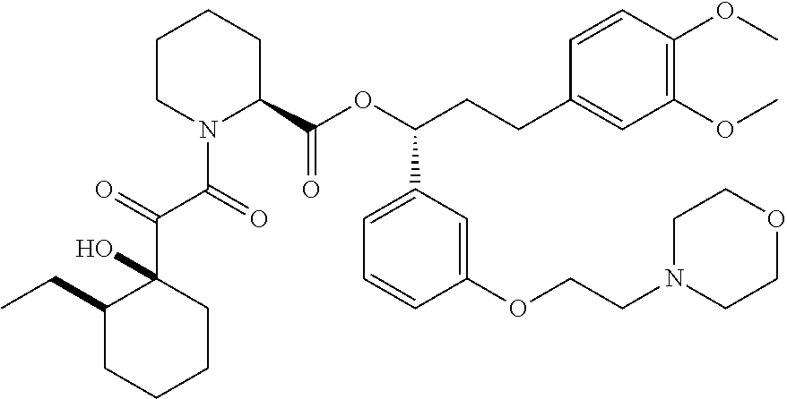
C1CN(C(C(C2(O)C(CC)CCCC2)=O)=O)C(C(OC(CCC2=CC(OC)=C(OC)C=C2)C2=CC=CC(OCCN3CCOCC3)=C2)=O)CC1
